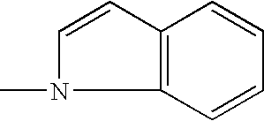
C12=C(C=CC=C1)N(C)C=C2
